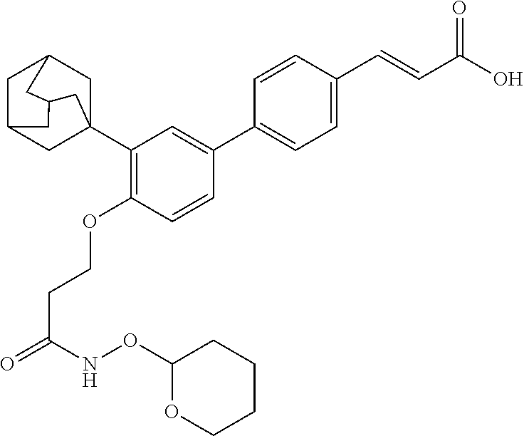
C1C2CC3(C4=C(OCCC(=O)NOC5OCCCC5)C=CC(C5=CC=C(C=CC(O)=O)C=C5)=C4)CC1CC(C2)C3
